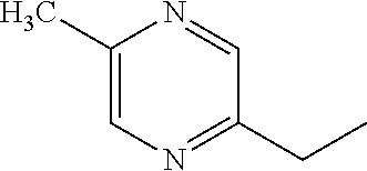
C1(C)=CN=C(CC)C=N1
